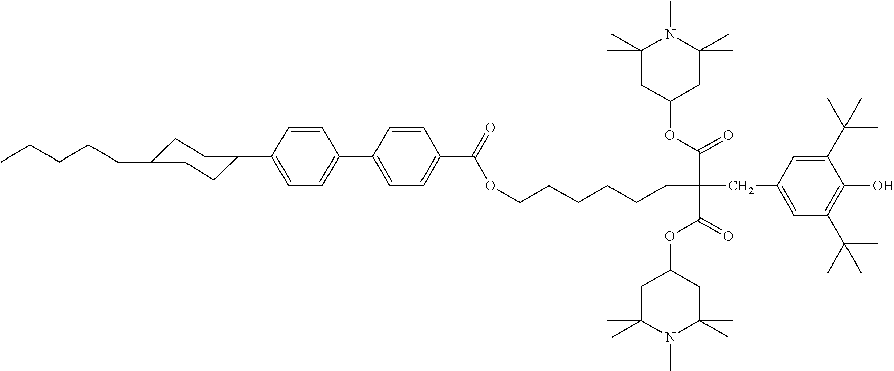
C1C(CCCCC)CCC(C2=CC=C(C3=CC=C(C(=O)OCCCCCCC(CC4=CC(C(C)(C)C)=C(O)C(C(C)(C)C)=C4)(C(OC4CC(C)(C)N(C)C(C)(C)C4)=O)C(=O)OC4CC(C)(C)N(C)C(C)(C)C4)C=C3)C=C2)C1
